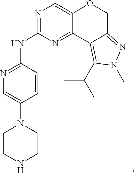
N1=C(NC2=NC=C(N3CCNCC3)C=C2)N=C2C(=C1)OCC1=NN(C)C(C(C)C)=C21
